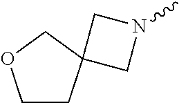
C1N(C)CC12CCOC2
